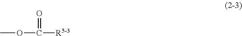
COC([R5-3])=O
